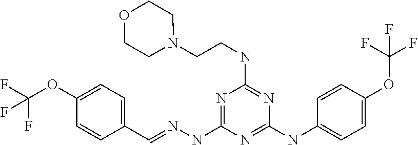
C1=CC(C=NNC2=NC(NCCN3CCOCC3)=NC(NC3=CC=C(OC(F)(F)F)C=C3)=N2)=CC=C1OC(F)(F)F
